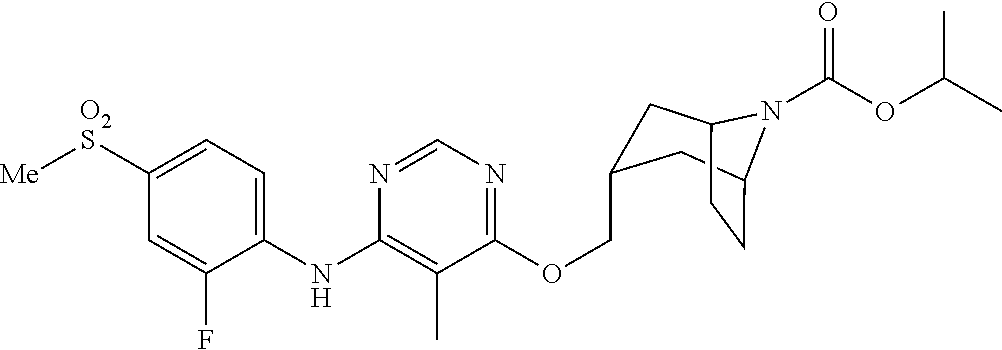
C1(NC2=C(C)C(OCC3CC4CCC(C3)N4C(OC(C)C)=O)=NC=N2)=CC=C([O2S][Me])C=C1F
